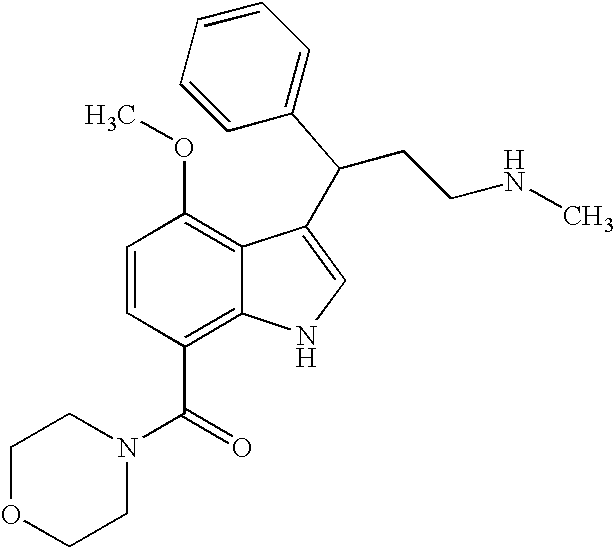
C1=CC(C(N2CCOCC2)=O)=C2C(=C1OC)C(C(CCNC)C1=CC=CC=C1)=CN2
